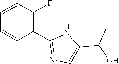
C1=CC(F)=C(C2=NC=C(C(O)C)N2)C=C1
